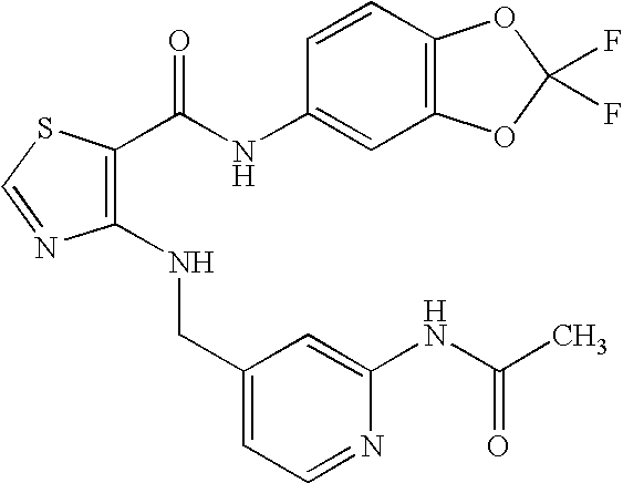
C1(NCC2=CC=NC(NC(C)=O)=C2)=C(C(NC2=CC3=C(C=C2)OC(F)(F)O3)=O)SC=N1
